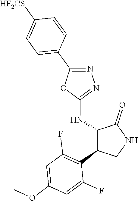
C1(NC2C(C3=C(F)C=C(OC)C=C3F)CNC2=O)=NN=C(C2=CC=C([HF2CS])C=C2)O1
